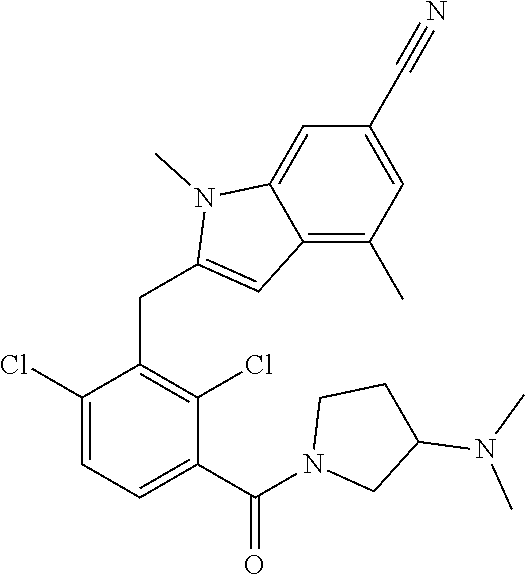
C1(Cl)=CC=C(C(N2CC(N(C)C)CC2)=O)C(Cl)=C1CC1=CC2=C(C)C=C(C#N)C=C2N1C
